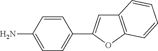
NC1=CC=C(C2=CC3=C(O2)C=CC=C3)C=C1
